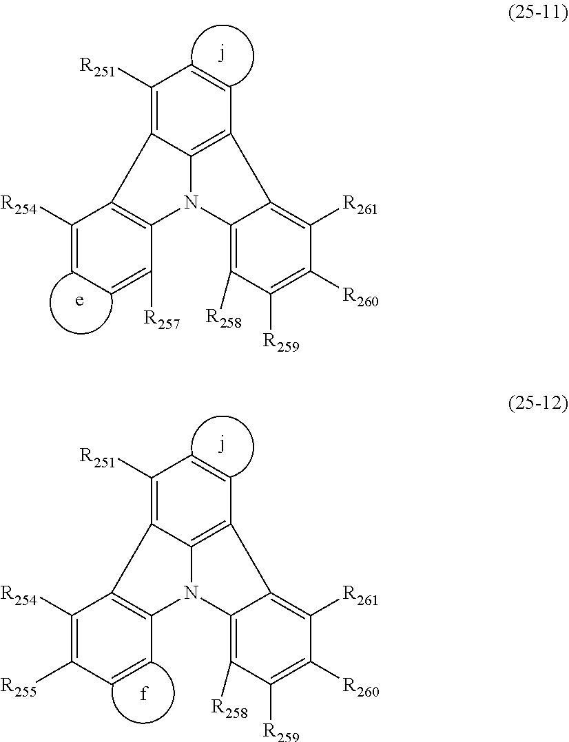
C12=C3C4=C([R261])C([R260])=C([R259])C([R258])=C4N1C1=C(C([R254])=CC=C1[R257])C2=C([R251])C=C3.C12=C3C4=C([R261])C([R260])=C([R259])C([R258])=C4N1C1=C(C([R254])=C([R255])C=C1)C2=C([R251])C=C3
